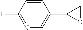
C1=CC(F)=NC=C1C1OC1
